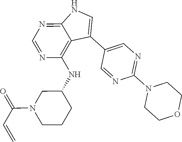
C1(NC2=C3C(=NC=N2)NC=C3C2=CN=C(N3CCOCC3)N=C2)CCCN(C(C=C)=O)C1
